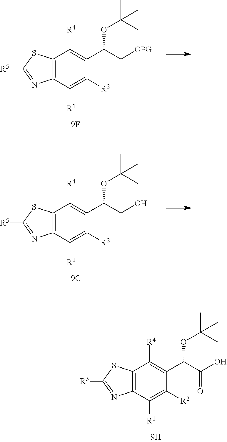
C12=C(C([R1])=C([R2])C(C(C[OPG])OC(C)(C)C)=C1[R4])N=C([R5])S2.C12=C(C([R1])=C([R2])C(C(CO)OC(C)(C)C)=C1[R4])N=C([R5])S2.C12=C(C([R1])=C([R2])C(C(C(O)=O)OC(C)(C)C)=C1[R4])N=C([R5])S2
